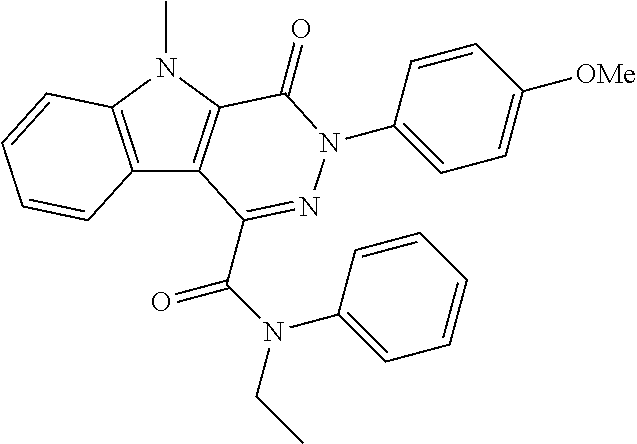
C12=C(N(C)C3=C1C(C(N(C1=CC=CC=C1)CC)=O)=NN(C1=CC=C([OMe])C=C1)C3=O)C=CC=C2
